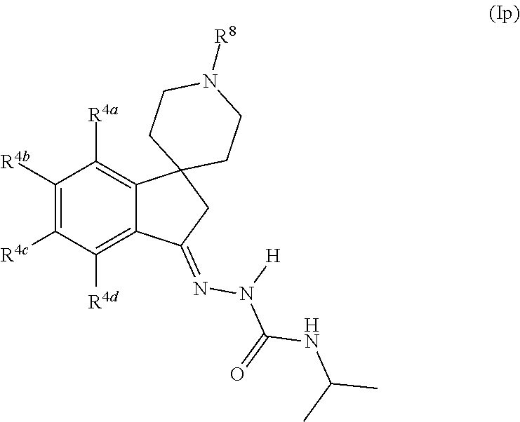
C1([R4b])=C([R4c])C([R4d])=C2C(=C1[R4a])C1(CC2=NN([H])C(=O)NC(C)C)CCN([R8])CC1
